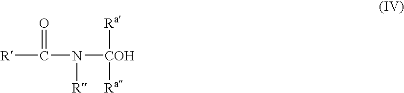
[R]C(N([COH]([Ra])[Ra])[R])=O
